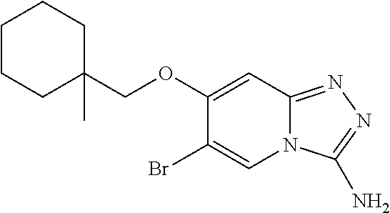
C1(OCC2(C)CCCCC2)=CC2=NN=C(N)N2C=C1Br
